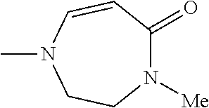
C1(=O)N([Me])CCN(C)C=C1
